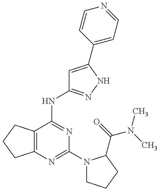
C12=C(C(NC3=NNC(C4=CC=NC=C4)=C3)=NC(N3CCCC3C(=O)N(C)C)=N1)CCC2
